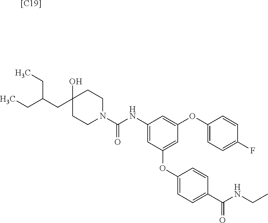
[[C19]].C1(O)(CC(CC)CC)CCN(C(NC2=CC(OC3=CC=C(C(NCC)=O)C=C3)=CC(OC3=CC=C(F)C=C3)=C2)=O)CC1
